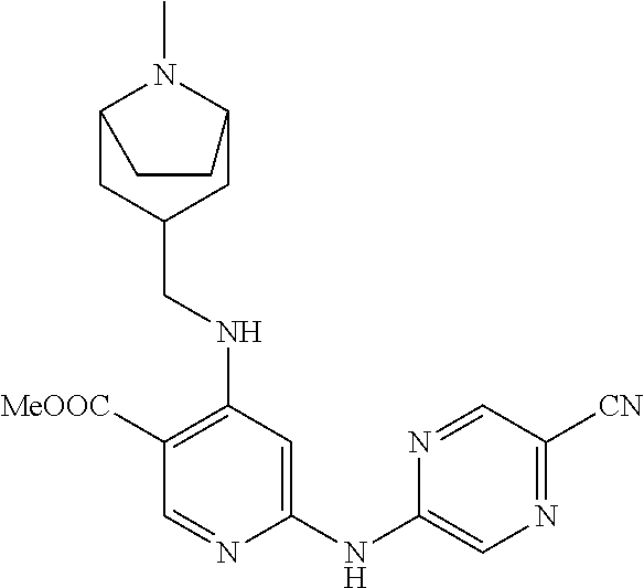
C1(NC2=CN=C([CN])C=N2)=CC(NCC2CC3N(C)C(C2)CC3)=C([MeOOC])C=N1
